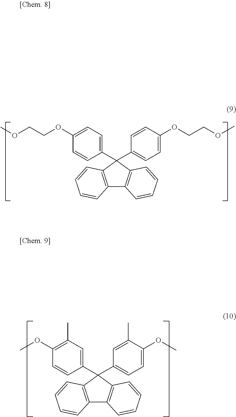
C12=C(C(C3=CC=C(OCCOC)C=C3)(C3=CC=C(OCCOC)C=C3)C3=C1C=CC=C3)C=CC=C2.C12=C(C(C3=CC(C)=C(OC)C=C3)(C3=CC=C(OC)C(C)=C3)C3=C1C=CC=C3)C=CC=C2
